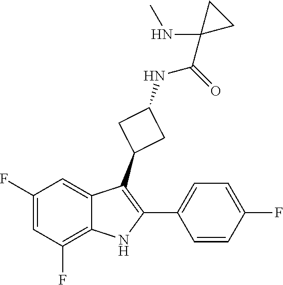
C1(F)=CC(F)=C2C(=C1)C(C1CC(NC(=O)C3(NC)CC3)C1)=C(C1=CC=C(F)C=C1)N2
